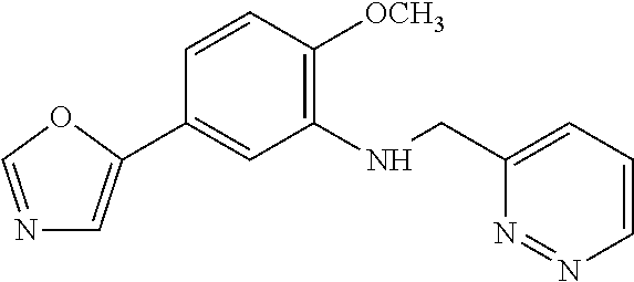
C1=CC([OCH3])=C(NCC2=CC=CN=N2)C=C1C1=CN=CO1
